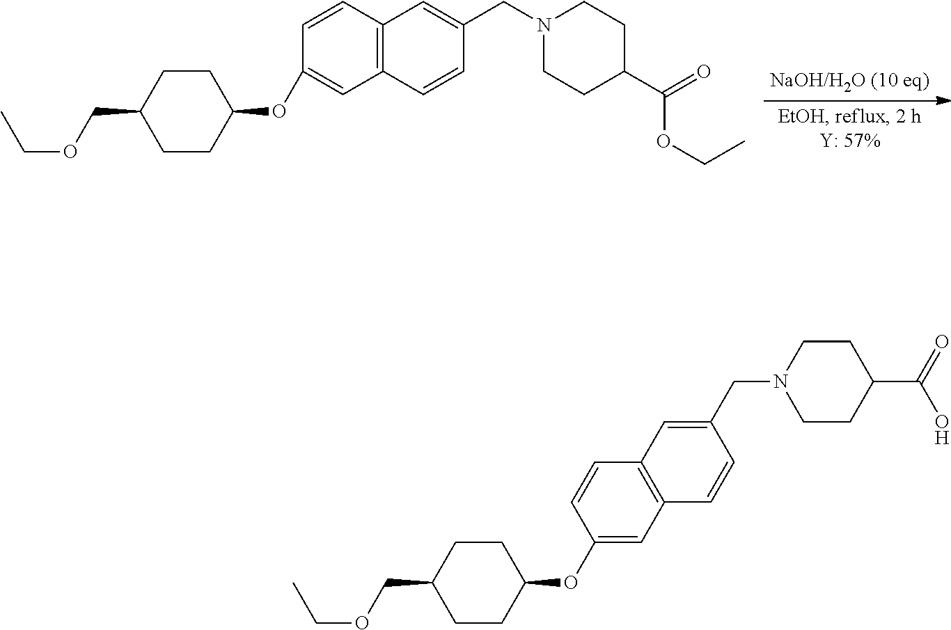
C1(OC2CCC(COCC)CC2)=CC2=C(C=C1)C=C(CN1CCC(C(=O)OCC)CC1)C=C2.C1(OC2CCC(COCC)CC2)=CC2=C(C=C1)C=C(CN1CCC(C(=O)O)CC1)C=C2
